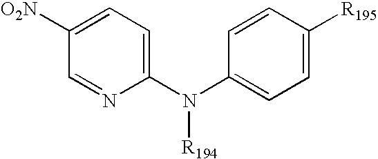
C1(N(C2=CC=C([R195])C=C2)[R194])=CC=C([O2N])C=N1
